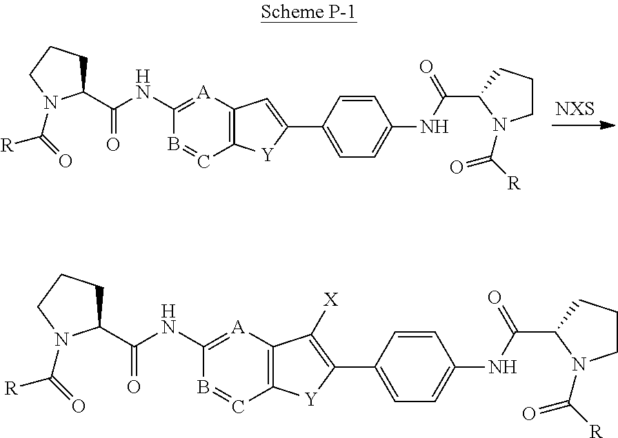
[NXS].C1(NC(C2CCCN2C(=O)[R])=O)=[A]C2=C(C=B1)[Y]C(C1=CC=C(NC(C3N(C([R])=O)CCC3)=O)C=C1)=C2.C1(NC(C2CCCN2C(=O)[R])=O)=[A]C2=C(C=B1)[Y]C(C1=CC=C(NC(C3N(C([R])=O)CCC3)=O)C=C1)=C2[X]
